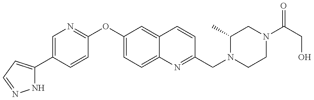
N1C(C2=CN=C(OC3=CC=C4C(=C3)C=CC(CN3CCN(C(CO)=O)CC3C)=N4)C=C2)=CC=N1
